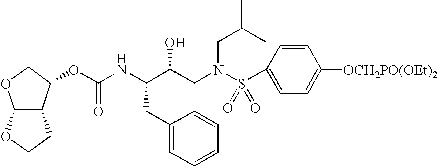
C1=CC(S(N(CC(C(NC(OC2C3C(OC2)OCC3)=O)CC2=CC=CC=C2)O)CC(C)C)(=O)=O)=CC=C1[OCH2PO(OEt)2]
